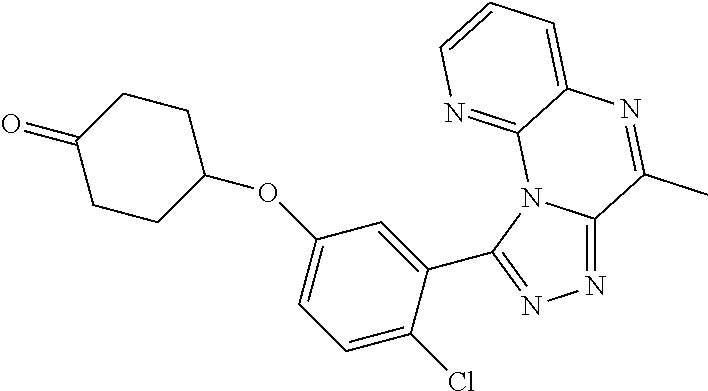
N1=C2N(C(C3=CC(OC4CCC(=O)CC4)=CC=C3Cl)=N1)C1=NC=CC=C1N=C2C
